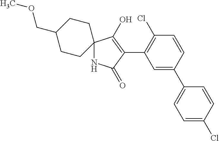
N1C2(C(O)=C(C3=C(Cl)C=CC(C4=CC=C(Cl)C=C4)=C3)C1=O)CCC(COC)CC2
